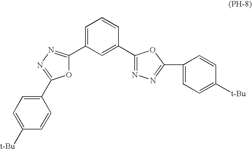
C1=C(C2=NN=C(C3=CC=C([t-Bu])C=C3)O2)C=C(C2=NN=C(C3=CC=C([t-Bu])C=C3)O2)C=C1
